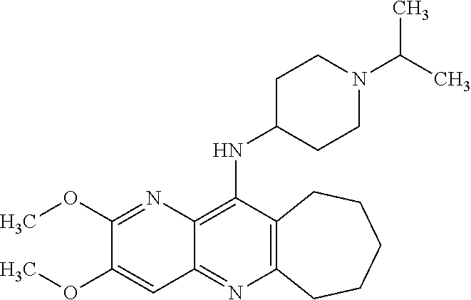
C12=C(C(NC3CCN(C(C)C)CC3)=C3C(=N1)C=C(OC)C(OC)=N3)CCCCC2
